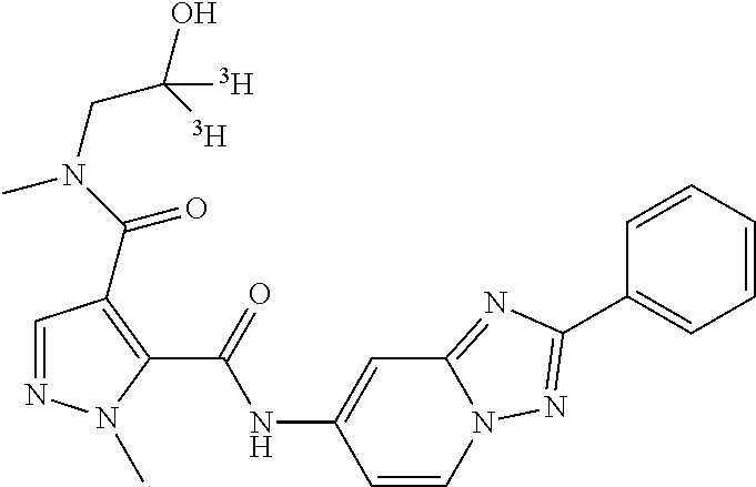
C1=NN(C)C(C(=O)NC2=CC3=NC(C4=CC=CC=C4)=NN3C=C2)=C1C(N(C)CC(O)([T])[T])=O
